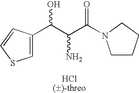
C(C(C(=O)N1CCCC1)N)(O)C1=CSC=C1
